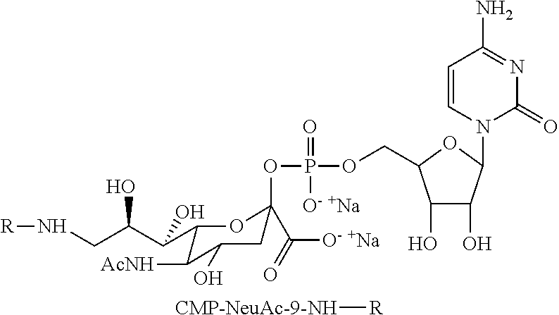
[CMP-NeuAc-9-NH][R].C1C(C([O- +Na])=O)(OP(=O)([O- +Na])OCC2C(O)C(O)C(N3C=CC(N)=NC3=O)O2)OC(C(C(CN[R])O)O)C([AcNH])C1O
